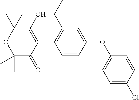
C1=CC(OC2=CC=C(Cl)C=C2)=CC(CC)=C1C1=C(O)C(C)(C)OC(C)(C)C1=O
